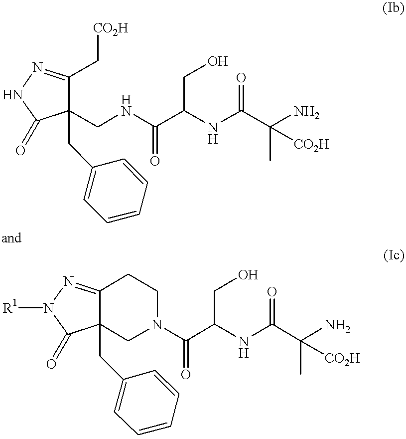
C1(C[CO2H])=NNC(=O)C1(CNC(C(CO)NC(C([CO2H])(C)N)=O)=O)CC1=CC=CC=C1.C12=NN([R1])C(=O)C1(CC1=CC=CC=C1)CN(C(C(CO)NC(C([CO2H])(C)N)=O)=O)CC2
